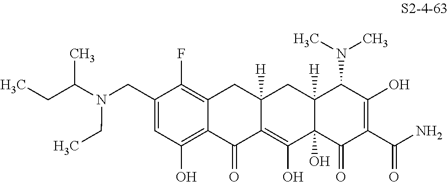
C1(CN(CC)C(CC)C)=CC(O)=C2C(=C1F)CC1([H])C(=C(O)C3(O)C([H])(C1)C(N(C)C)C(O)=C(C(N)=O)C3=O)C2=O
